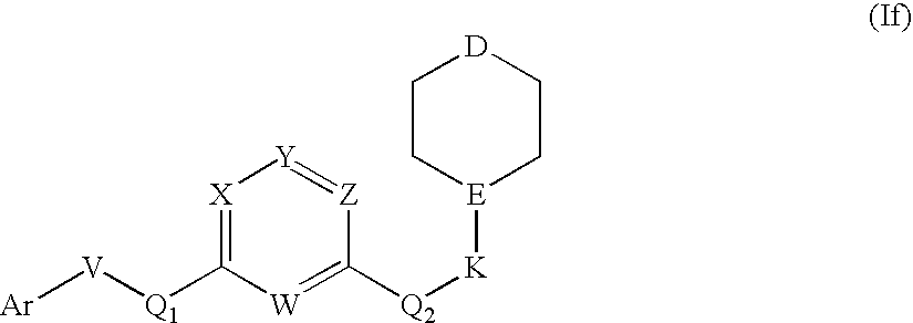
[Ar][V][Q1]C1=[X][Y]=[Z]C([Q2][K][E]2CC[D]CC2)=[W]1
